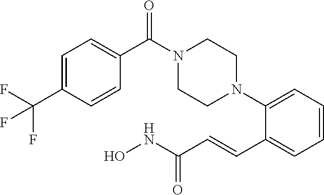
C1=CC=C(N2CCN(C(C3=CC=C(C(F)(F)F)C=C3)=O)CC2)C(C=CC(NO)=O)=C1
